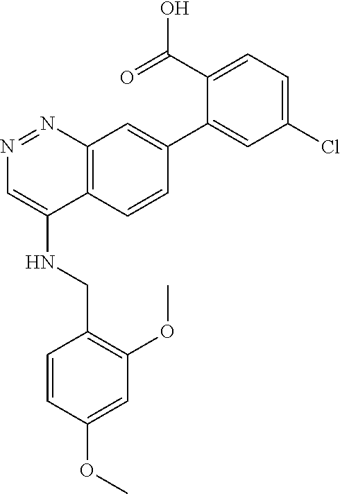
N1=NC2=C(C(NCC3=C(OC)C=C(OC)C=C3)=C1)C=CC(C1=CC(Cl)=CC=C1C(=O)O)=C2
